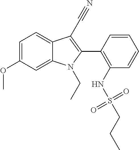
C1=C(OC)C=C2C(=C1)C(C#N)=C(C1=C(NS(CCC)(=O)=O)C=CC=C1)N2CC
